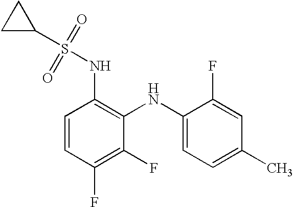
C1C(S(=O)(=O)NC2=C(NC3=CC=C(C)C=C3F)C(F)=C(F)C=C2)C1
